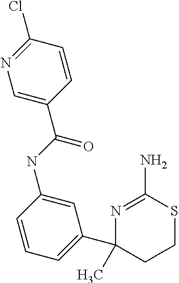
C1=C(C(NC2=CC(C3(C)CCSC(N)=N3)=CC=C2)=O)C=CC(Cl)=N1
